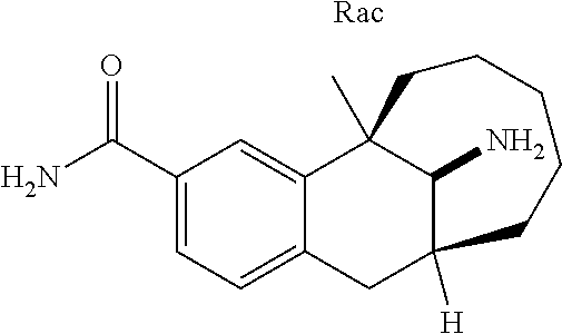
C1CC2(C)C3=CC(C(N)=O)=CC=C3CC([H])(CCC1)C2N.[Rac]
